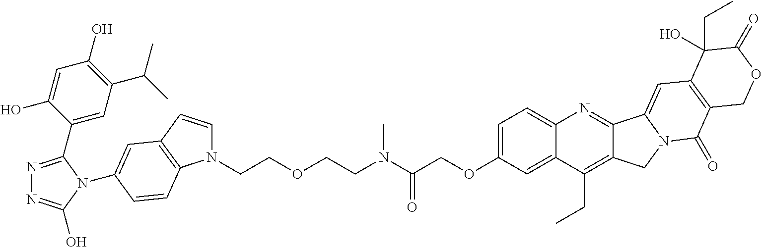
N1=C(C2=CC(C(C)C)=C(O)C=C2O)N(C2=CC3=C(N(CCOCCN(C(COC4=CC=C5C(=C4)C(CC)=C4C(=N5)C5=CC6=C(C(=O)N5C4)COC(=O)C6(CC)O)=O)C)C=C3)C=C2)C(O)=N1
